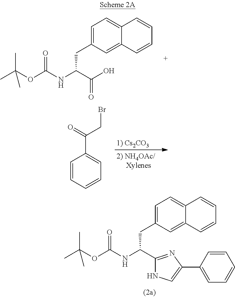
CC(OC(NC(CC1=CC=C2C(=C1)C=CC=C2)C1=NC(C2=CC=CC=C2)=CN1)=O)(C)C.CC(OC(NC(C(O)=O)CC1=CC=C2C(=C1)C=CC=C2)=O)(C)C.C1=CC=CC=C1C(=O)CBr
